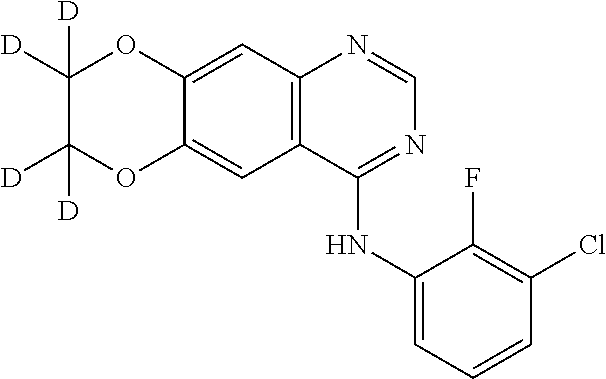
C1([D])([D])C([D])([D])OC2=CC3=C(C=C2O1)N=CN=C3NC1=CC=CC(Cl)=C1F
